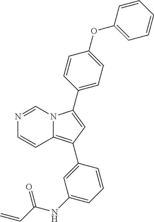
C12=C(C3=CC(NC(C=C)=O)=CC=C3)C=C(C3=CC=C(OC4=CC=CC=C4)C=C3)N1C=NC=C2
